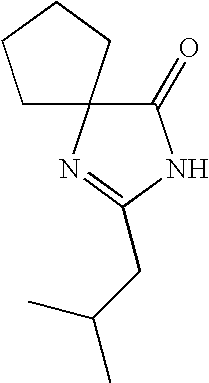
C1(=O)NC(CC(C)C)=NC12CCCC2
